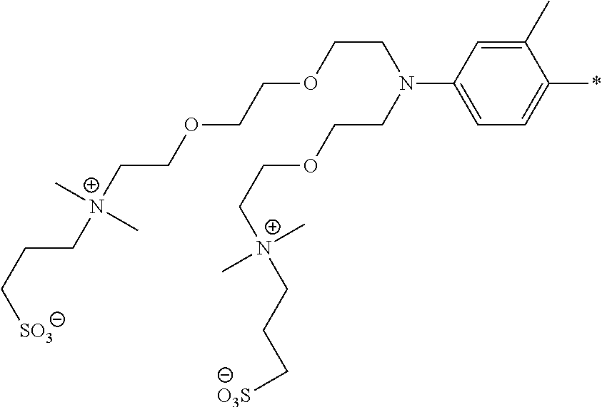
C1(C)=CC(N(CCOCC[N+](CCC[O3S])(C)C)CCOCCOCC[N+](CCC[SO3])(C)C)=CC=C1*
